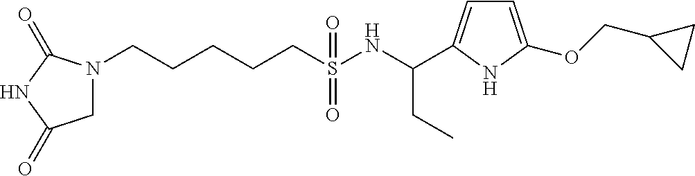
N1(CCCCCS(NC(CC)C2=CC=C(OCC3CC3)N2)(=O)=O)CC(=O)NC1=O
